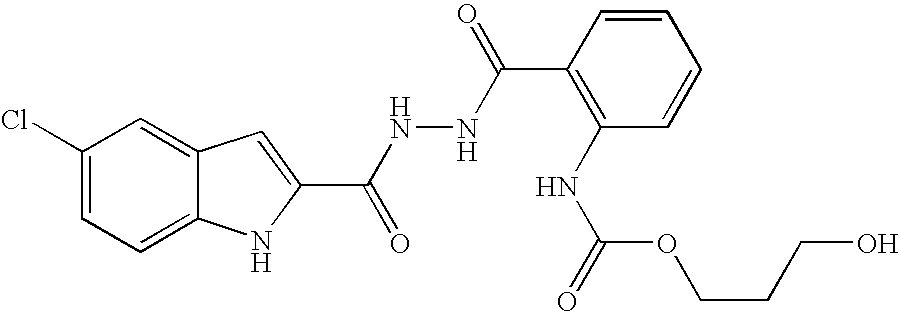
C12=CC=C(Cl)C=C1C=C(C(NNC(=O)C1=C(NC(=O)OCCCO)C=CC=C1)=O)N2
